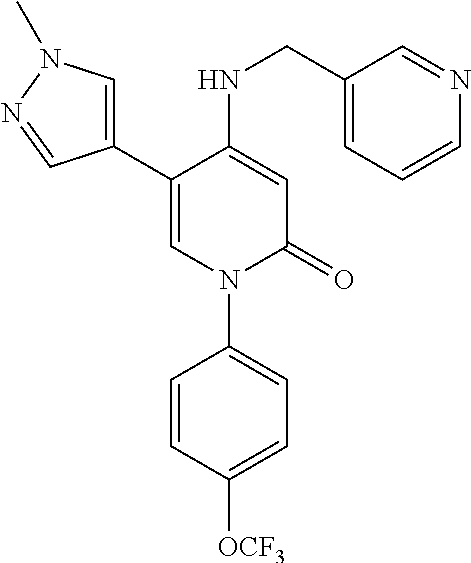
C1=C(NCC2=CC=CN=C2)C(C2=CN(C)N=C2)=CN(C2=CC=C([OCF3])C=C2)C1=O
